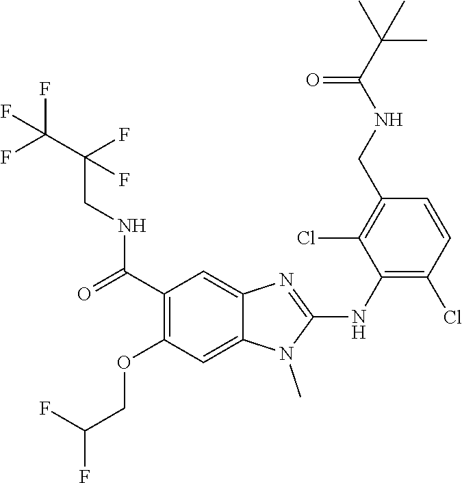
C1(C(=O)NCC(C(F)(F)F)(F)F)=C(OCC(F)F)C=C2C(=C1)N=C(NC1=C(Cl)C=CC(CNC(C(C)(C)C)=O)=C1Cl)N2C
